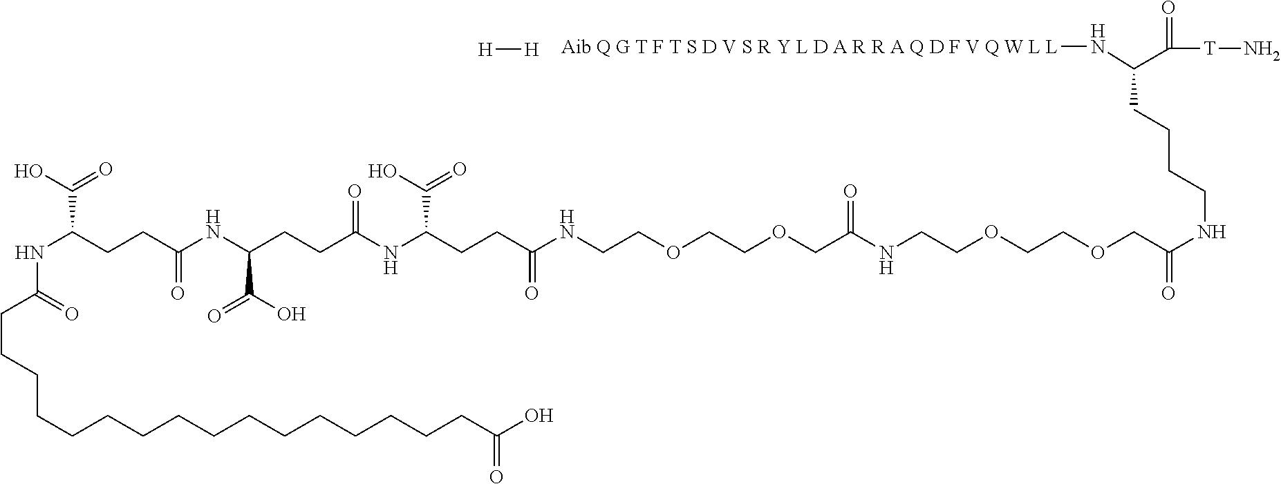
C(CCCCCCCCCCCCC(O)=O)CCCC(=O)NC(CCC(NC(CCC(NC(CCC(NCCOCCOCC(NCCOCCOCC(=O)NCCCCC([H N][Aib Q G T F T S D V S R Y L D A R R A Q D F V Q W L L])C([T]N)=O)=O)=O)C(O)=O)=O)C(O)=O)=O)C(O)=O.[H][H]
